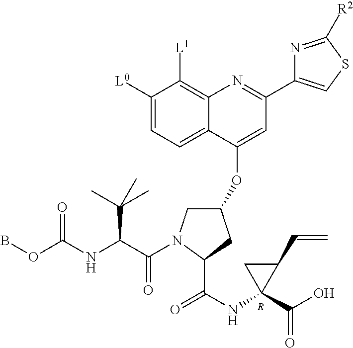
BOC(NC(C(N1CC(OC2=CC(C3=CSC([R2])=N3)=NC3=C([L1])C([L0])=CC=C23)CC1C(NC1(C(O)=O)C(C=C)C1)=O)=O)C(C)(C)C)=O.[R]
